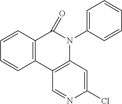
C12=C(C3=C(N(C4=CC=CC=C4)C1=O)C=C(Cl)N=C3)C=CC=C2
